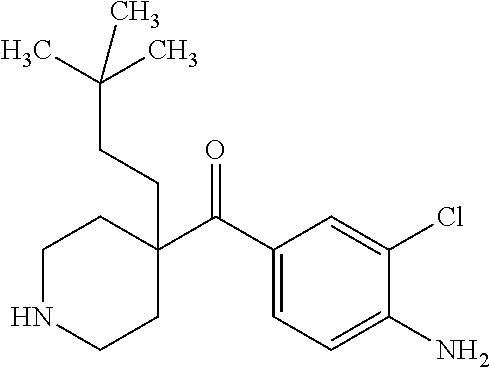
C1(C(C2=CC=C(N)C(Cl)=C2)=O)(CCC(C)(C)C)CCNCC1
